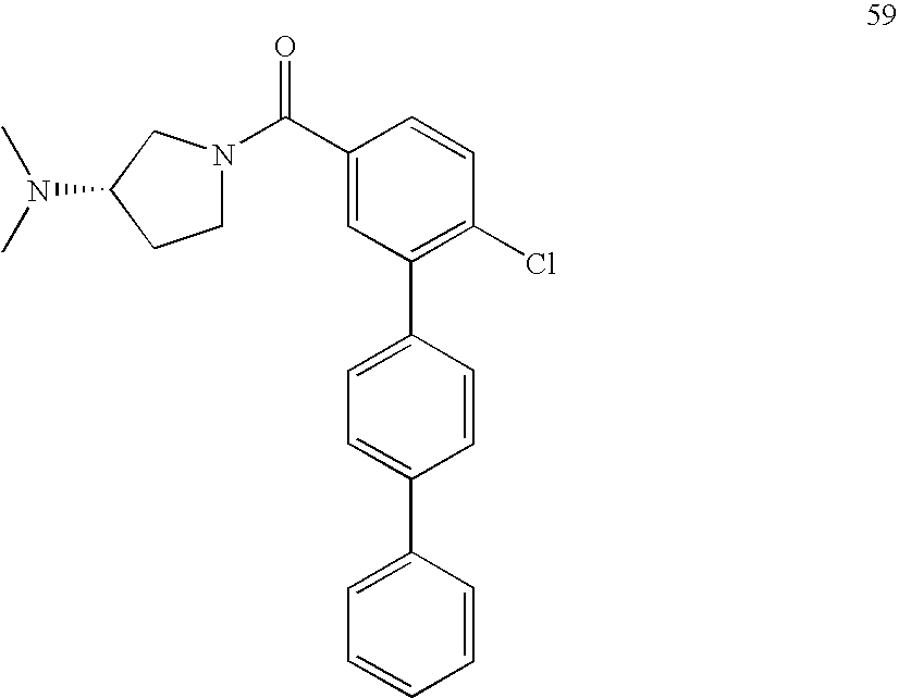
C1(C(=O)N2CCC(N(C)C)C2)=CC(C2=CC=C(C3=CC=CC=C3)C=C2)=C(Cl)C=C1
